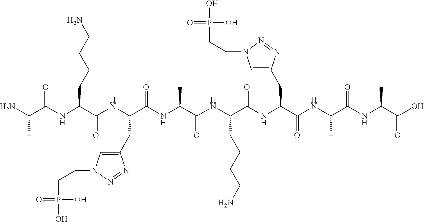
NC(C(NC(CCCCN)C(=O)NC(CC1=CN(CCP(=O)(O)O)N=N1)C(=O)NC(C)C(=O)NC(C(NC(C(NC(C(NC(C(O)=O)C)=O)C)=O)CC1=CN(CCP(=O)(O)O)N=N1)=O)CCCCN)=O)C
